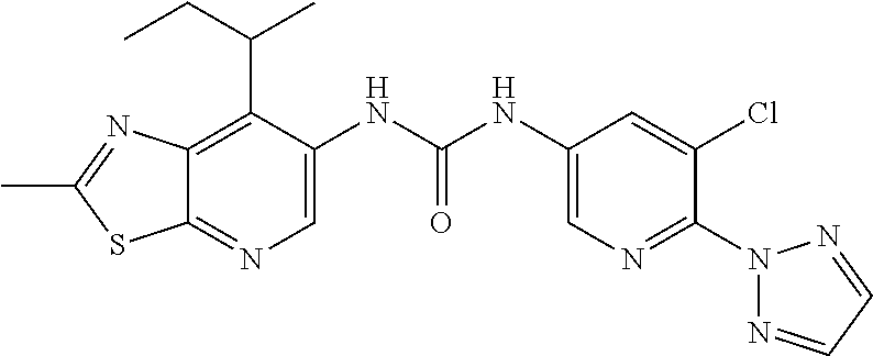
C1(C)=NC2=C(C(CC)C)C(NC(=O)NC3=CN=C(N4N=CC=N4)C(Cl)=C3)=CN=C2S1
